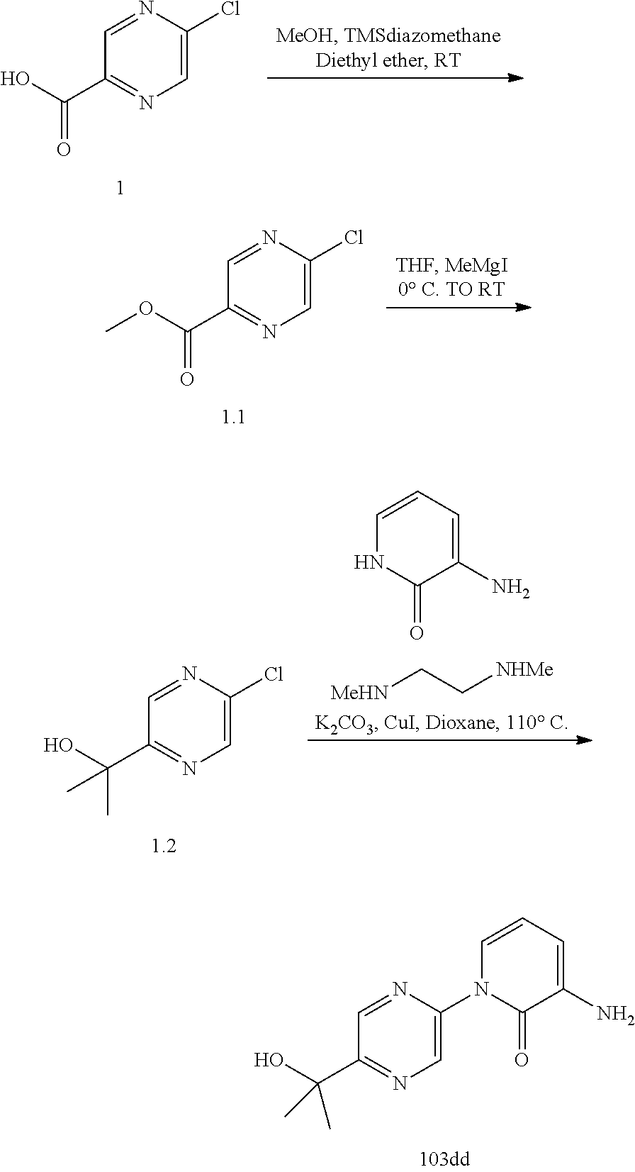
C1=C(N2C=CC=C(N)C2=O)N=CC(C(O)(C)C)=N1.C1=C(Cl)N=CC(C(O)=O)=N1.C1=C(Cl)N=CC(C(OC)=O)=N1.[MeHN]CC[NHMe].N1C=CC=C(N)C1=O.C1=C(Cl)N=CC(C(O)(C)C)=N1
